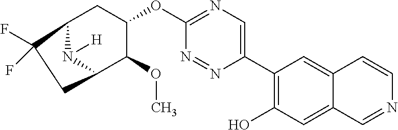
C12CC(OC3=NC=C(C4=C(O)C=C5C(=C4)C=CN=C5)N=N3)C(OC)C(N1[H])CC2(F)F
